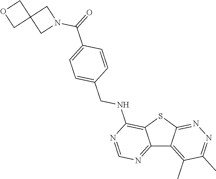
C12=NC=NC(NCC3=CC=C(C(=O)N4CC5(C4)COC5)C=C3)=C1SC1=NN=C(C)C(C)=C21
